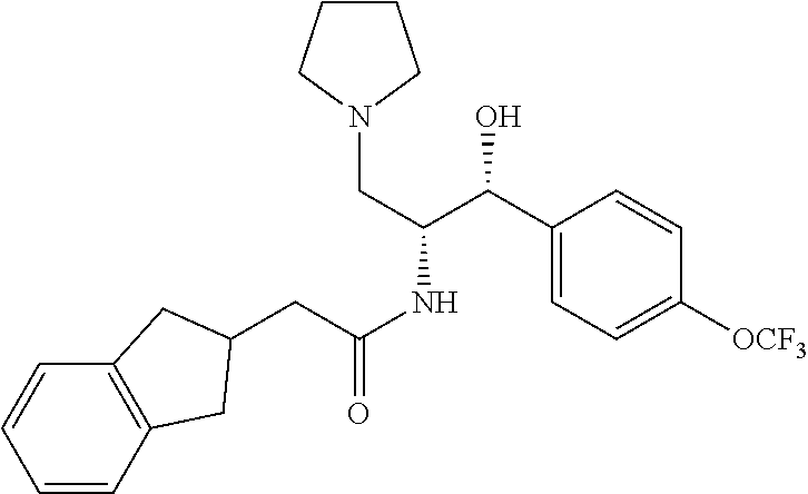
C12=C(C=CC=C1)CC(CC(NC(C(C1=CC=C([OCF3])C=C1)O)CN1CCCC1)=O)C2
